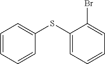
C1=CC=CC(SC2=CC=CC=C2Br)=C1
